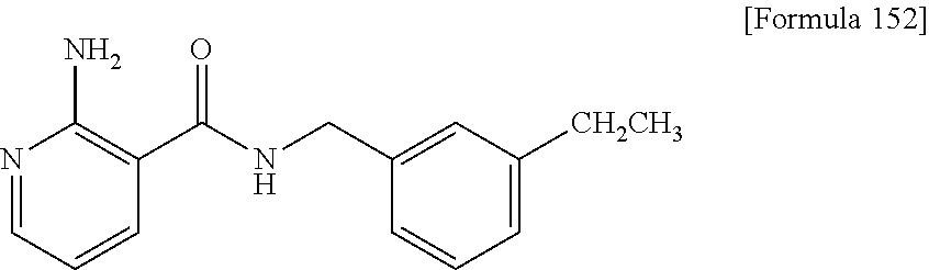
N1=CC=CC(C(NCC2=CC([CH2CH3])=CC=C2)=O)=C1N
